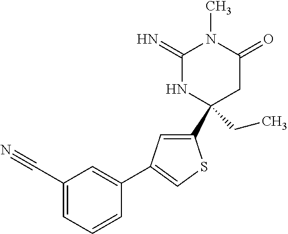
C1(C#N)=CC=CC(C2=CSC(C3(CC)CC(=O)N(C)C(=N)N3)=C2)=C1
